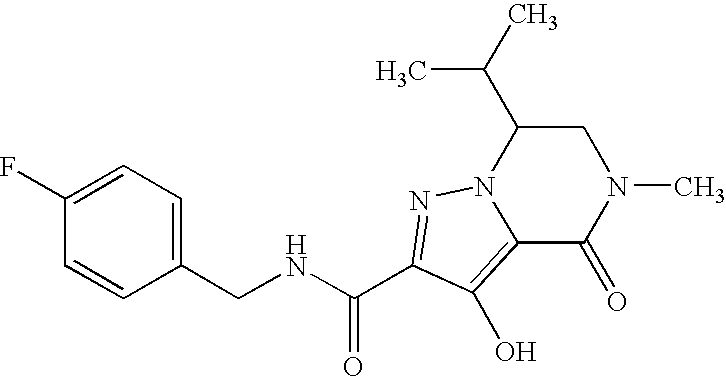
N(CC1=CC=C(F)C=C1)C(C1=NN2C(C(C)C)CN(C)C(=O)C2=C1O)=O
